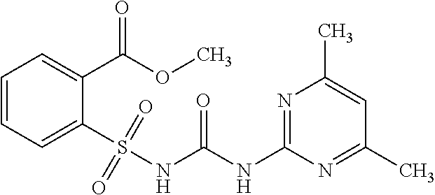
N1=C(NC(NS(C2=CC=CC=C2C(OC)=O)(=O)=O)=O)N=C(C)C=C1C
